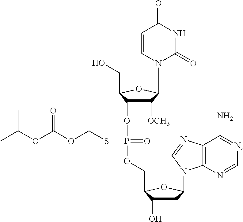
C1C(O)C(COP(SCOC(OC(C)C)=O)(=O)OC2C([OCH3])C(N3C=CC(=O)NC3=O)OC2CO)OC1N1C2=C(C(N)=NC=N2)N=C1
